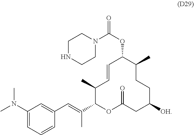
C1=CC(C)C(C(=CC2=CC(N(C)C)=CC=C2)C)OC(=O)CC([OH])CCC(C)C1OC(=O)N1CCNCC1
